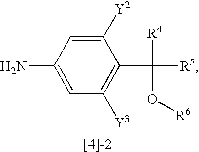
C1=C(N)C=C([Y2])C(C([R5])([R4])O[R6])=C1[Y3]
